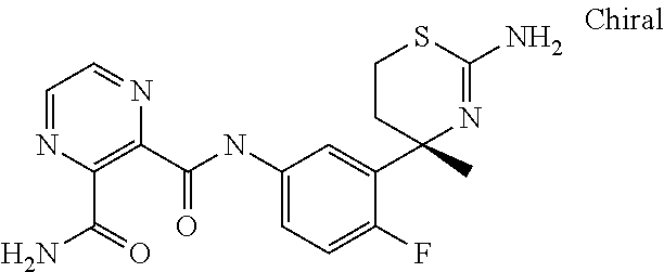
C1CC(C)(C2=CC(NC(C3=C(C(N)=O)N=CC=N3)=O)=CC=C2F)N=C(N)S1
